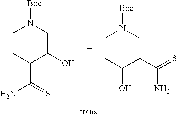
C1CC(C(=S)N)C(O)CN1[Boc].C1CC(O)C(C(=S)N)CN1[Boc]
